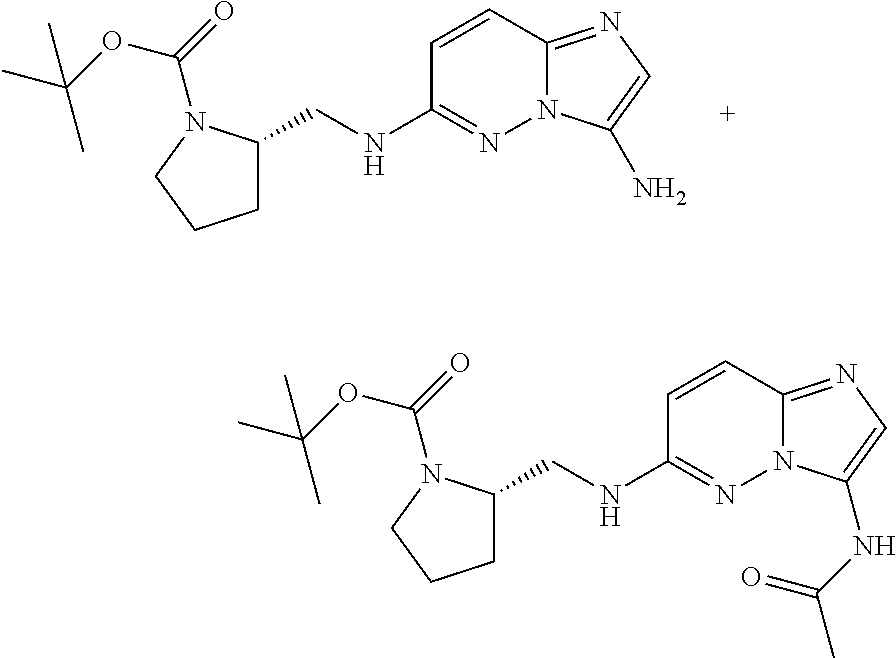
C1=CC2=NC=C(N)N2N=C1NCC1CCCN1C(OC(C)(C)C)=O.C1=CC2=NC=C(NC(C)=O)N2N=C1NCC1CCCN1C(OC(C)(C)C)=O
